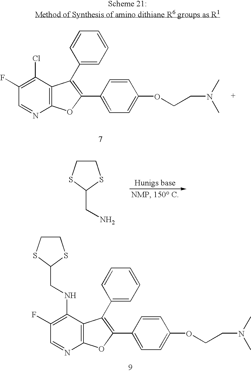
C1CSC(CN)S1.C1(F)=C(NCC2SCCS2)C2=C(N=C1)OC(C1=CC=C(OCCN(C)C)C=C1)=C2C1=CC=CC=C1.C1(F)=C(Cl)C2=C(N=C1)OC(C1=CC=C(OCCN(C)C)C=C1)=C2C1=CC=CC=C1
